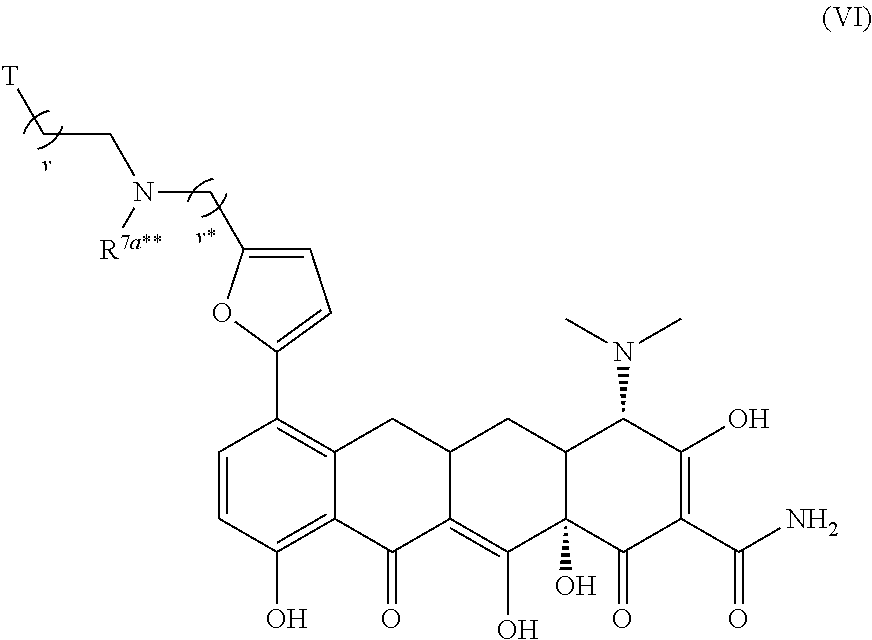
C1=CC(O)=C2C(=C1C1=CC=C(CN(CC[T])[R7a**])O1)CC1C(=C(O)C3(O)C(C1)C(N(C)C)C(O)=C(C(N)=O)C3=O)C2=O
